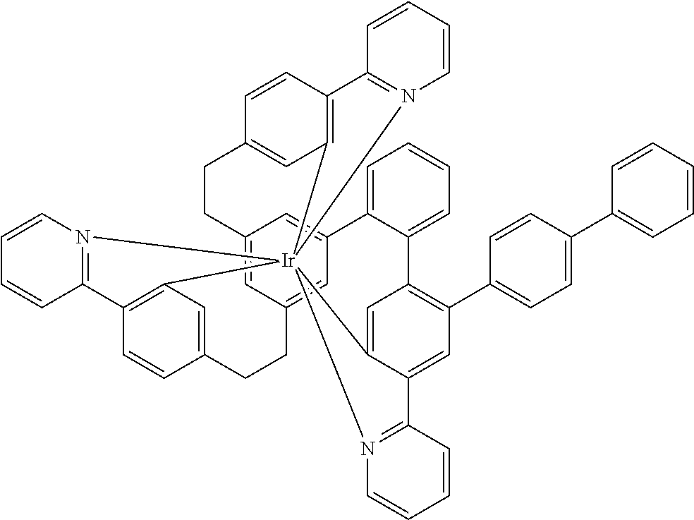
C12=CC3=CC(=C1)C1=CC=CC=C1C1=C(C4=CC=C(C5=CC=CC=C5)C=C4)C=C4C(=C1)[Ir]15(C6=C(C=CC(=C6)CC3)C3=N1C=CC=C3)(C1=C(C=CC(=C1)CC2)C1=N5C=CC=C1)N1=C4C=CC=C1
